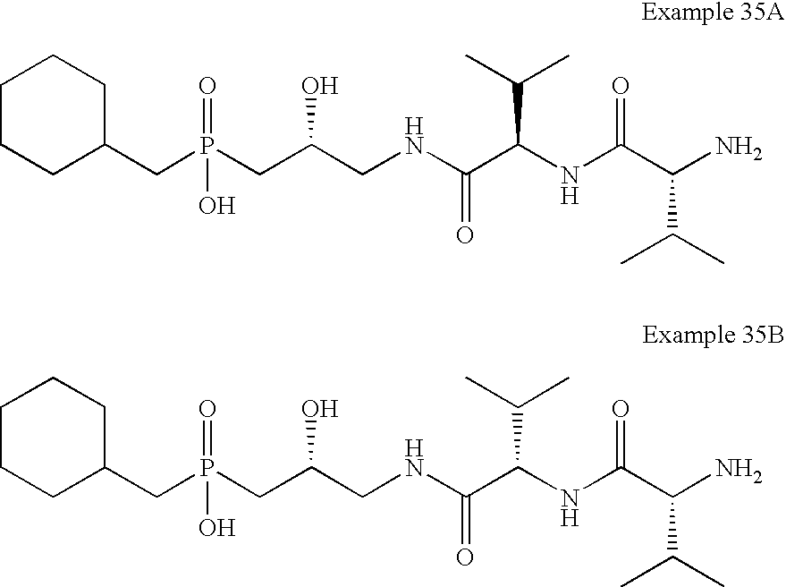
C1CCC(CP(CC(CNC(C(NC(C(N)C(C)C)=O)C(C)C)=O)O)(=O)O)CC1.C1CCC(CP(CC(CNC(C(NC(C(N)C(C)C)=O)C(C)C)=O)O)(=O)O)CC1
